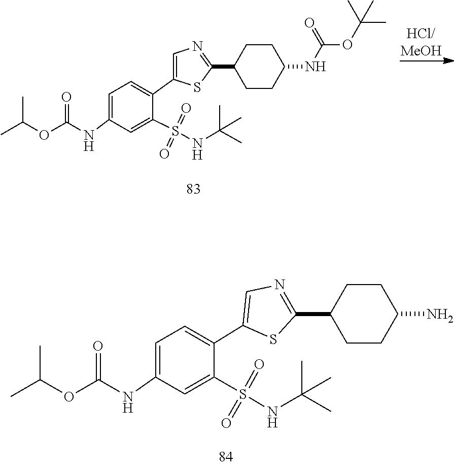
CC(C)(C)OC(NC1CCC(C2=NC=C(C3=CC=C(NC(=O)OC(C)C)C=C3S(=O)(=O)NC(C)(C)C)S2)CC1)=O.S(=O)(=O)(C1=CC(NC(=O)OC(C)C)=CC=C1C1=CN=C(C2CCC(N)CC2)S1)NC(C)(C)C
